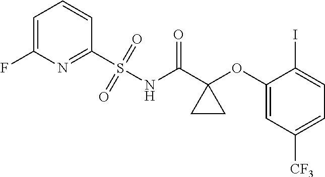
C1=C(F)N=C(S(NC(C2(OC3=CC([CF3])=CC=C3I)CC2)=O)(=O)=O)C=C1
